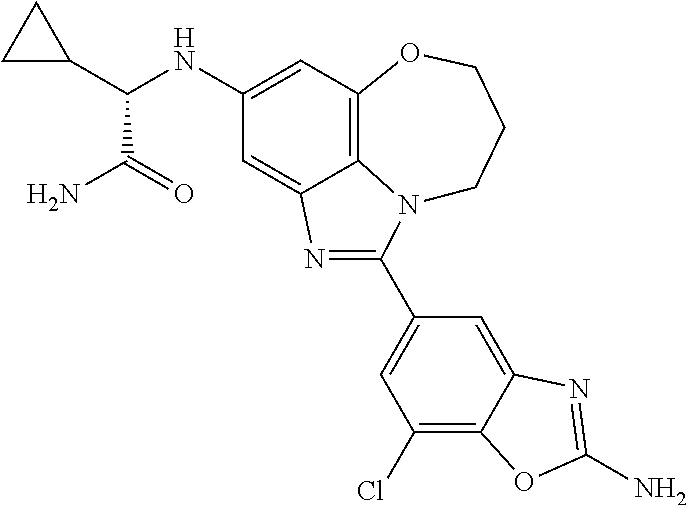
C1(NC(C2CC2)C(=O)N)=CC2=C3C(=C1)N=C(C1=CC(Cl)=C4C(=C1)N=C(N)O4)N3CCCO2
